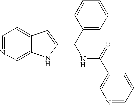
C1=C2C(=CC=N1)C=C(C(C1=CC=CC=C1)NC(C1=CN=CC=C1)=O)N2
